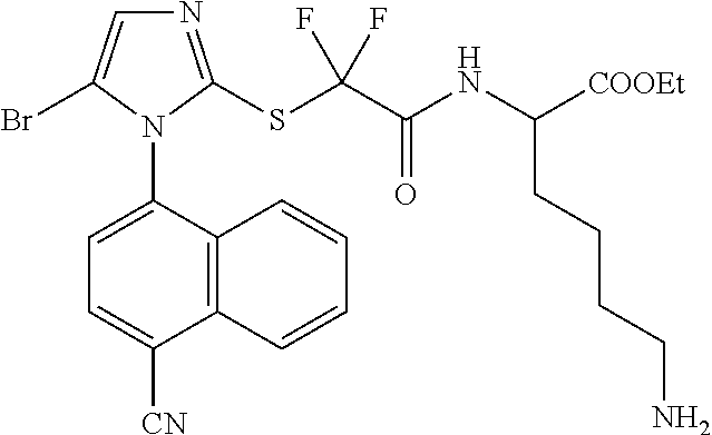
C12=C(C(N3C(Br)=CN=C3SC(C(NC([COOEt])CCCCN)=O)(F)F)=CC=C1[CN])C=CC=C2
